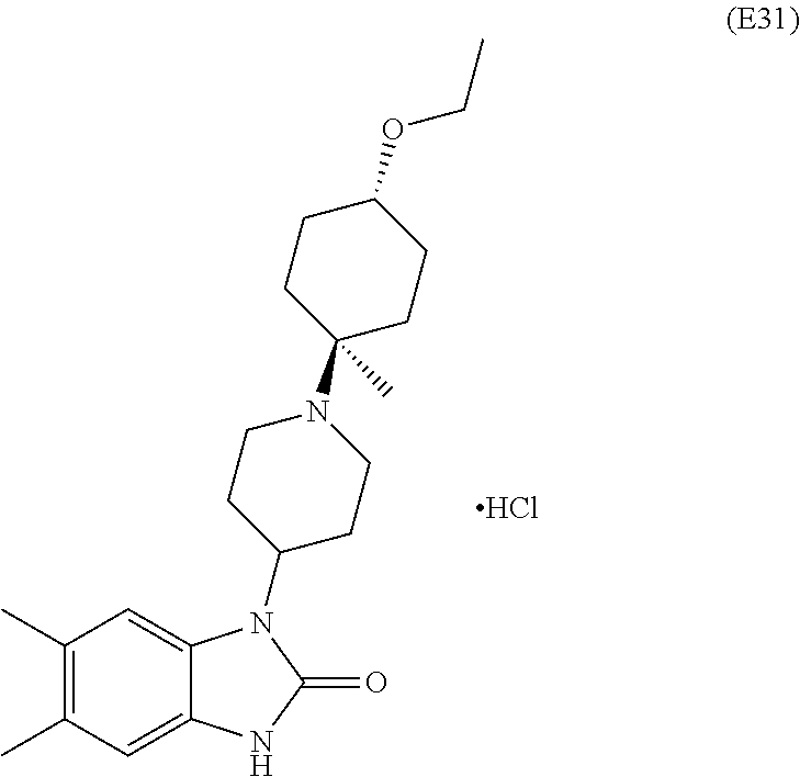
C1(C)=C(C)C=C2C(=C1)N(C1CCN(C3(C)CCC(OCC)CC3)CC1)C(=O)N2.Cl
